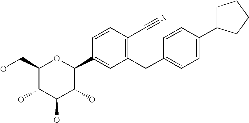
C1(CO)C(O)C(O)C(O)C(C2=CC(CC3=CC=C(C4CCCC4)C=C3)=C(C#N)C=C2)O1
